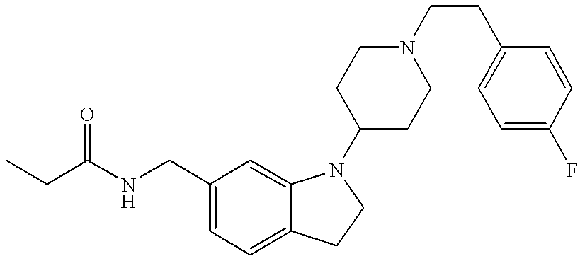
CCC(=O)NCC1=CC=C2C(=C1)N(C1CCN(CCC3=CC=C(F)C=C3)CC1)CC2
